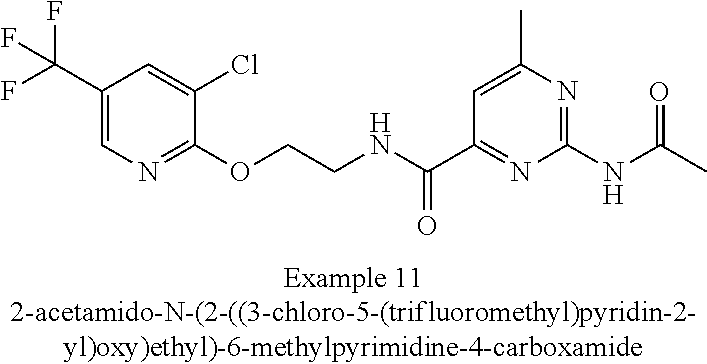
C1(C(F)(F)F)=CN=C(OCCNC(C2=NC(NC(C)=O)=NC(C)=C2)=O)C(Cl)=C1
